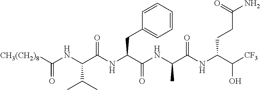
[CH3(CH2)8]C(NC(C(NC(C(NC(C(NC(C([CF3])O)CCC(N)=O)=O)C)=O)CC1=CC=CC=C1)=O)C(C)C)=O
